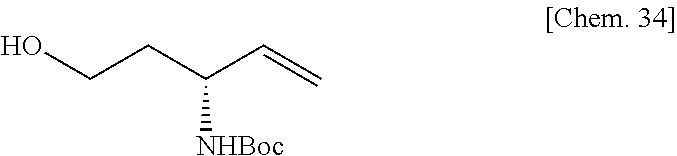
OCCC(C=C)[NHBoc]
